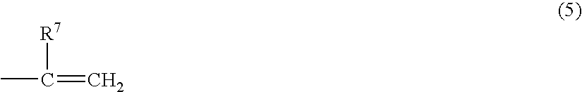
CC(=C)[R7]
